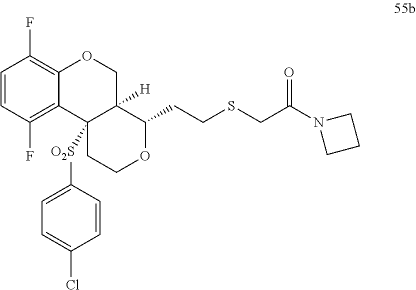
C1=CC(F)=C2C(=C1F)OCC1([H])C2([O2S]C2=CC=C(Cl)C=C2)CCOC1CCSCC(N1CCC1)=O
